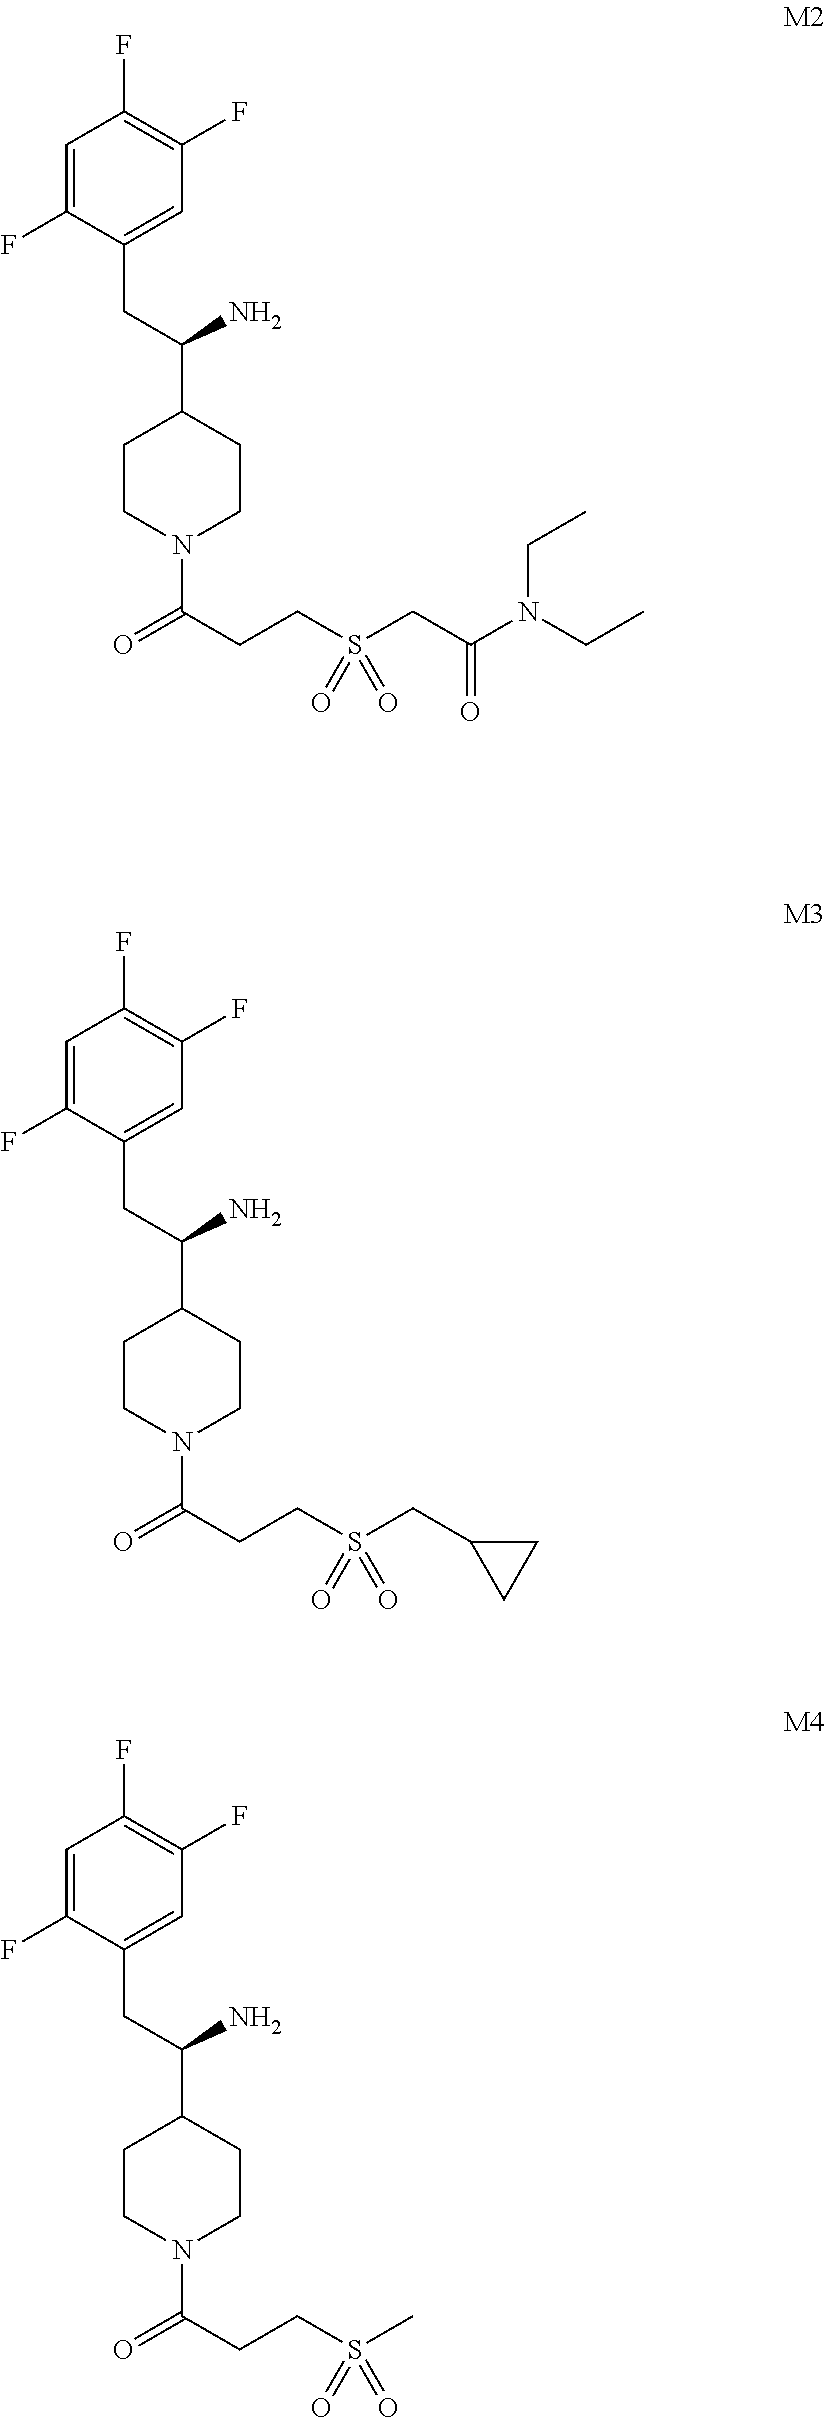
C1=C(F)C(CC(C2CCN(C(=O)CCS(CC(=O)N(CC)CC)(=O)=O)CC2)N)=CC(F)=C1F.C1=C(F)C(CC(C2CCN(C(=O)CCS(CC3CC3)(=O)=O)CC2)N)=CC(F)=C1F.C1=C(F)C(CC(C2CCN(C(=O)CCS(C)(=O)=O)CC2)N)=CC(F)=C1F
